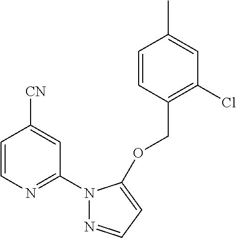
C1=CC(COC2=CC=NN2C2=NC=CC([CN])=C2)=C(Cl)C=C1C
